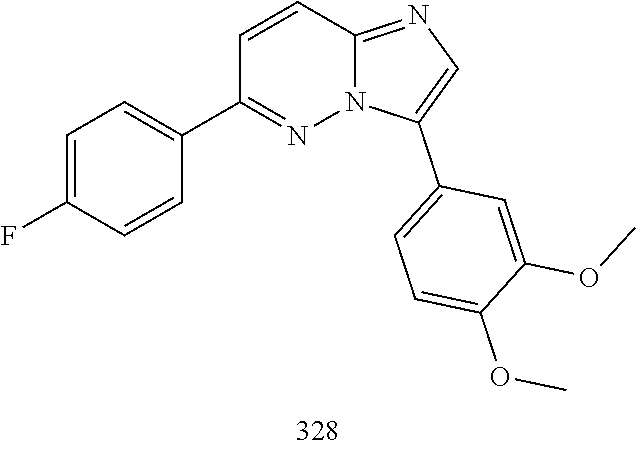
C12=NC=C(C3=CC=C(OC)C(OC)=C3)N1N=C(C1=CC=C(F)C=C1)C=C2
